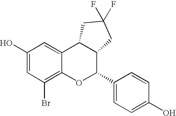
C1(O)=CC(Br)=C2C(=C1)C1C(C(C3=CC=C(O)C=C3)O2)CC(F)(F)C1
